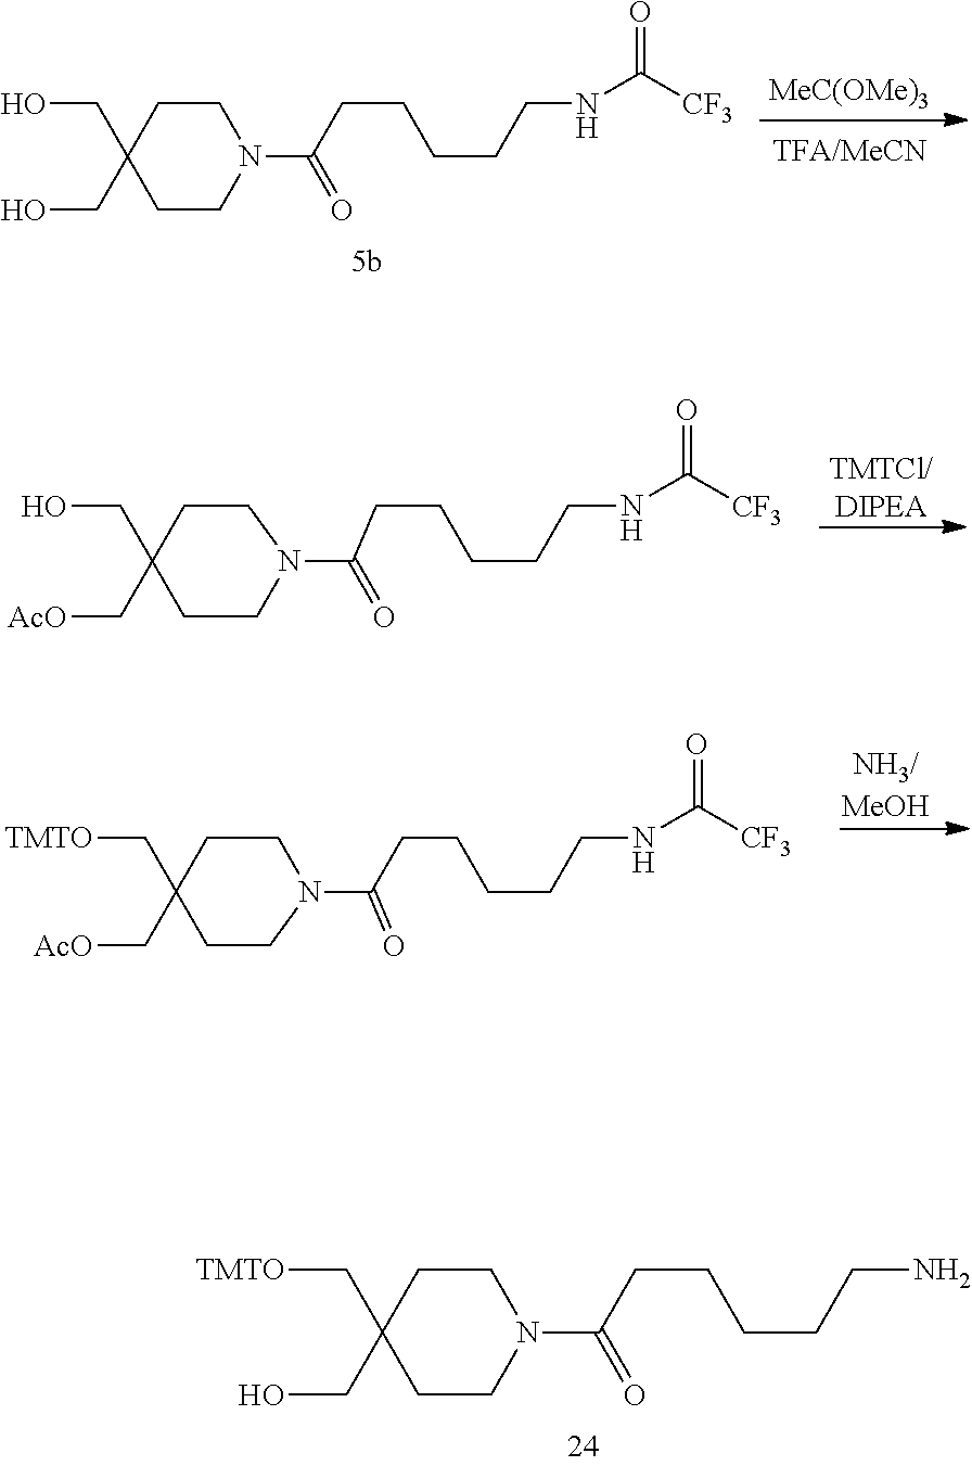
[MeC(OMe)3].C1CC(CO)(CO)CCN1C(CCCCCNC([CF3])=O)=O.[TMTCl/DIPEA].C1CC(CO)(C[AcO])CCN1C(CCCCCNC([CF3])=O)=O.[NH3/MeOH].C1CC(C[TMTO])(C[AcO])CCN1C(CCCCCNC([CF3])=O)=O.C1CC(C[TMTO])(CO)CCN1C(CCCCCN)=O
